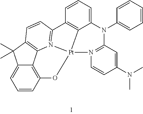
C1=CC2=C3C(=C1)C(C)(C)C1=C3N3=C(C=C1)C1=C4C(=CC=C1)N(C1=CC=CC=C1)C1=N(C=CC(N(C)C)=C1)[Pt]34O2
